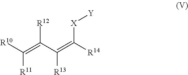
C([R13])(C([R12])=C([R11])[R10])=C([R14])[X][Y]
